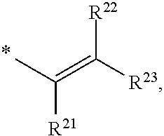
[R22]C([R23])=C(C)[R21]
